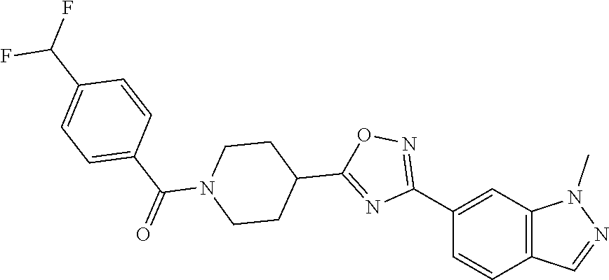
C1(C2=NOC(C3CCN(C(C4=CC=C(C(F)F)C=C4)=O)CC3)=N2)=CC2=C(C=C1)C=NN2C
